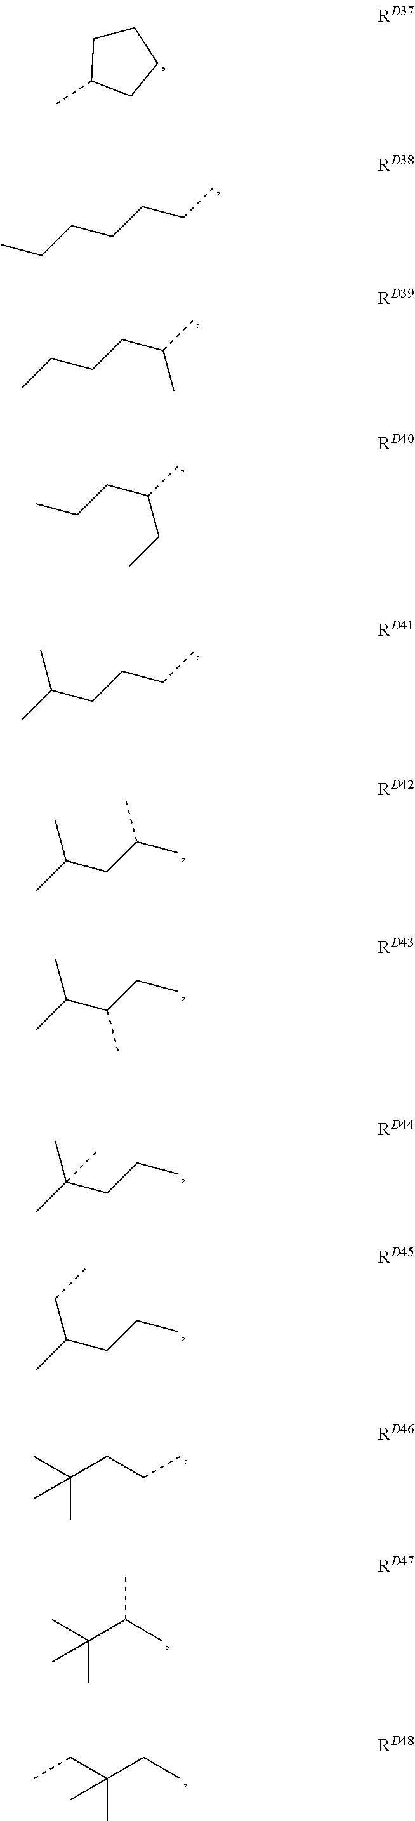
C1CC(C)CC1.CCCCCCC.CCCCC(C)C.CC(CCCC)C.CCCC(C)CC.CC(CC(C)C)C.CC(C(CC)C)C.CC(CCC)(C)C.CC(CCC)CC.CC(CCC)(C)C.CC(C(C)C)(C)C.C(C(CC)(C)C)C
